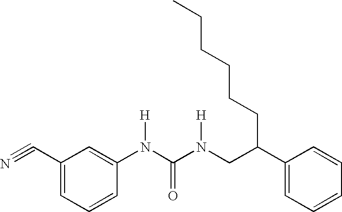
C1(C#N)=CC=CC(N(C(N(CC(C2=CC=CC=C2)CCCCCC)[H])=O)[H])=C1
